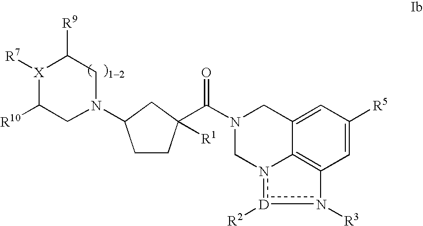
[X]1([R7])C([R10])CN(C2CCC(C(N3Cn4[D]([R2])n([R3])C5=C4C(=CC([R5])=C5)C3)=O)([R1])C2)CC1[R9]
